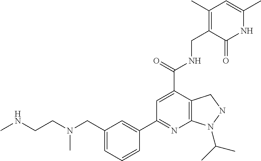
C1(CN(CCNC)C)=CC=CC(C2=NC3=C(C(C(=O)NCC4=C(C)C=C(C)NC4=O)=C2)CNN3C(C)C)=C1
